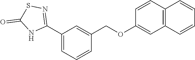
C1(C2=NSC(=O)N2)=CC=CC(COC2=CC3=C(C=C2)C=CC=C3)=C1
